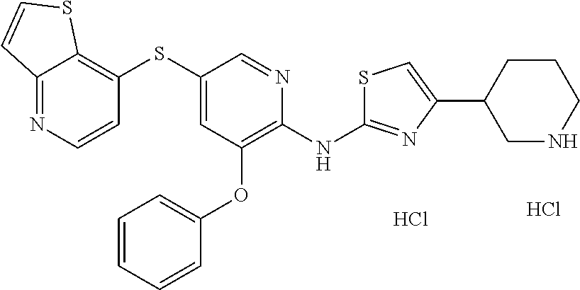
S(C1=CC(OC2=CC=CC=C2)=C(NC2=NC(C3CNCCC3)=CS2)N=C1)C1=C2C(=NC=C1)C=CS2.Cl.Cl
